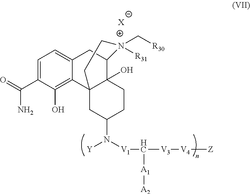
[Y]N([V1]C([V3][V4][Z])[A1][A2])C1CCC2(O)C3(C1)C1=C(O)C(C(=O)N)=CC=C1CC2N(C[R30])([R31])CC3.[X]
